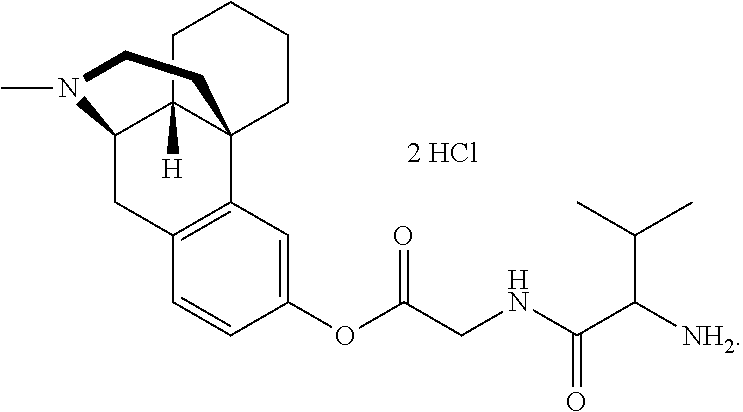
C1=CC(OC(CNC(=O)C([NH2])C(C)C)=O)=CC2=C1CC1C3([H])C2(CCCC3)CCN1C
